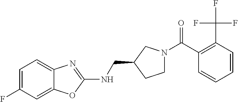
C1=C(F)C=C2C(=C1)N=C(NCC1CCN(C(C3=C(C(F)(F)F)C=CC=C3)=O)C1)O2
